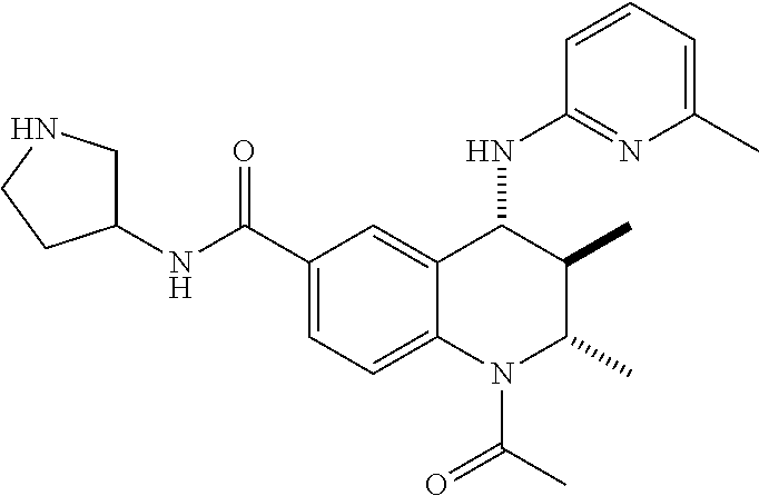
C1(C(NC2CNCC2)=O)=CC=C2C(=C1)C(NC1=NC(C)=CC=C1)C(C)C(C)N2C(C)=O
